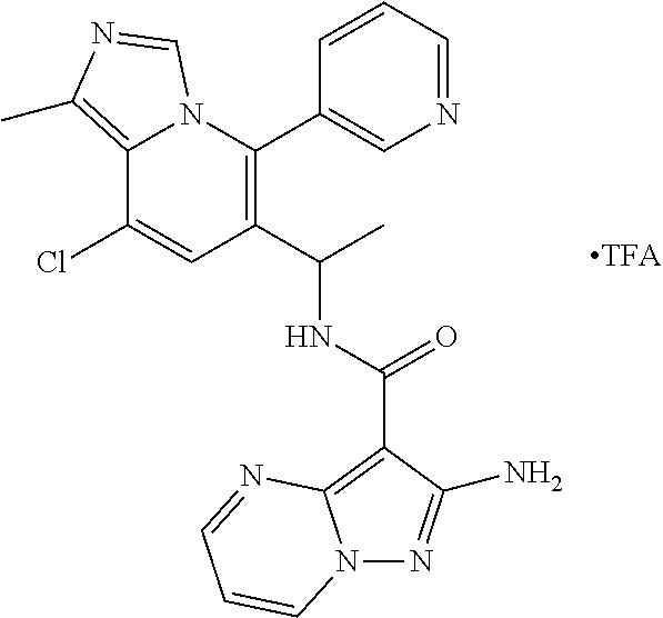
C12=C(C)N=CN1C(C1=CN=CC=C1)=C(C(C)NC(=O)C1=C3N(N=C1N)C=CC=N3)C=C2Cl
